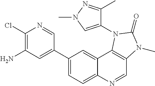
C1(Cl)=C(N)C=C(C2=CC=C3C(=C2)C2=C(C=N3)N(C)C(=O)N2C2=CN(C)N=C2C)C=N1
